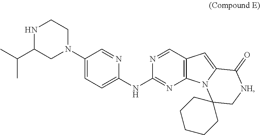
N1CCN(C2=CC=C(NC3=NC4=C(C=N3)C=C3N4C4(C[NH]C3=O)CCCCC4)N=C2)CC1C(C)C
